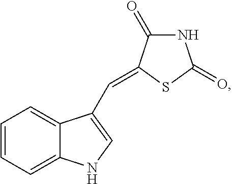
C1=CC=C2C(=C1)C(C=C1C(=O)NC(=O)S1)=CN2
